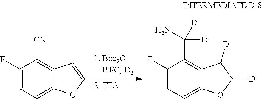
C1(F)=CC=C2C(=C1[CN])C=CO2.C1(F)=CC=C2C(=C1C([D])(N)[D])C([D])C([D])O2
